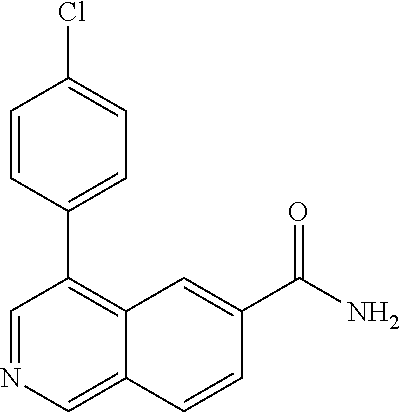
C1(Cl)=CC=C(C2=C3C(=CN=C2)C=CC(C(N)=O)=C3)C=C1
